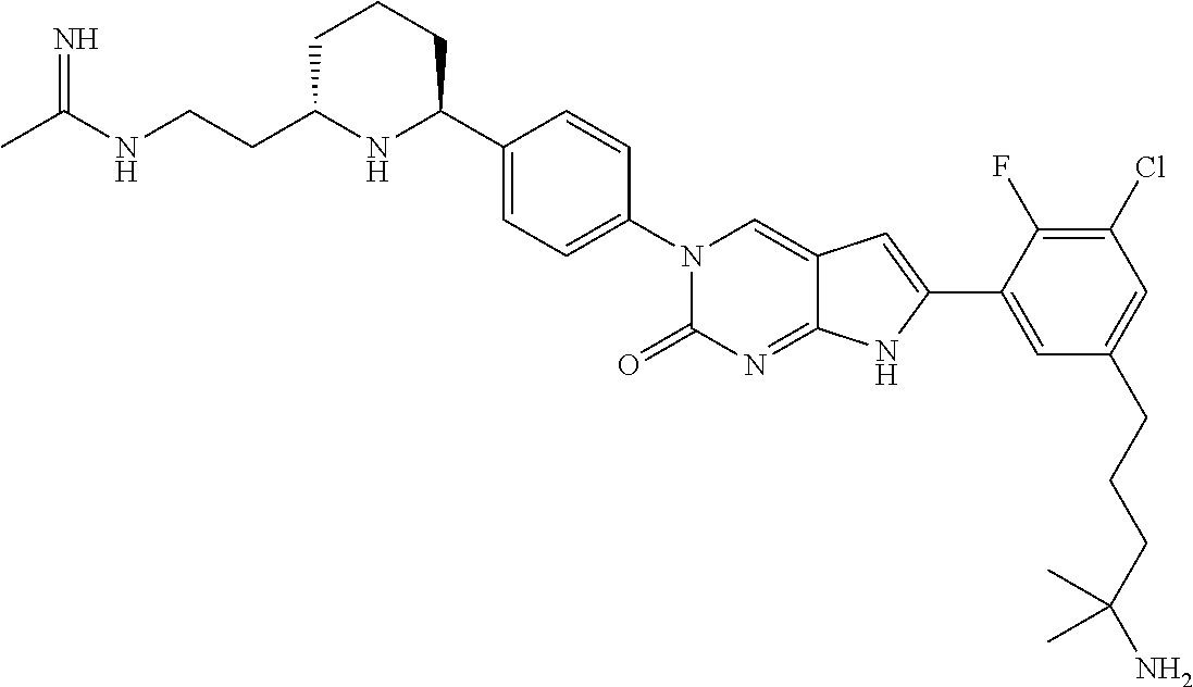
CC(NCCC1NC(C2=CC=C(N3C(=O)N=C4C(=C3)C=C(C3=CC(CCCC(N)(C)C)=CC(Cl)=C3F)N4)C=C2)CCC1)=N
